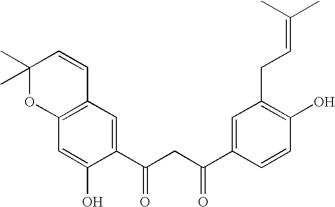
C1=C(C(=O)CC(C2=CC3=C(C=C2O)OC(C)(C)C=C3)=O)C=CC(O)=C1CC=C(C)C
